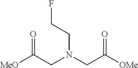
[MeO]C(CN(CC([OMe])=O)CCF)=O
